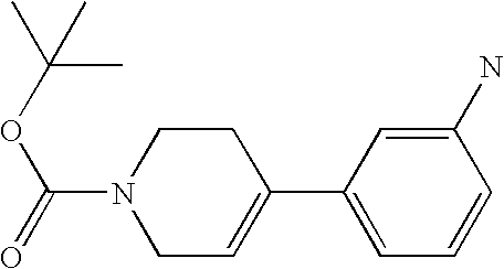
C1(C2=CCN(C(=O)OC(C)(C)C)CC2)=CC=CC(N)=C1
